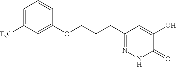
C1(OCCCC2=NNC(=O)C(O)=C2)=CC([F3C])=CC=C1
